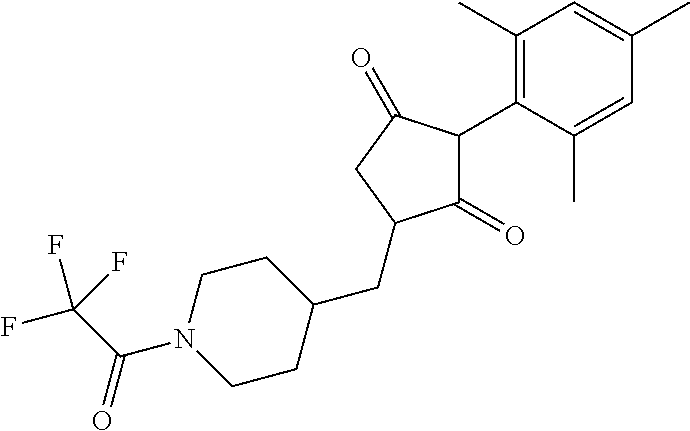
C1(=O)C(C2=C(C)C=C(C)C=C2C)C(=O)CC1CC1CCN(C(=O)C(F)(F)F)CC1
